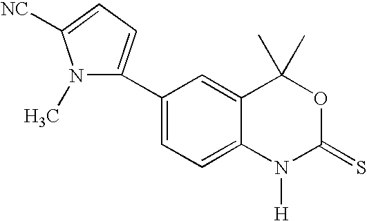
C1(C2=CC=C([NC])N2C)=CC=C2C(=C1)C(C)(C)OC(=S)N2[H]
